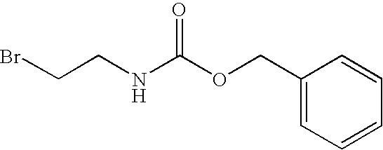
C1(COC(NCCBr)=O)=CC=CC=C1
